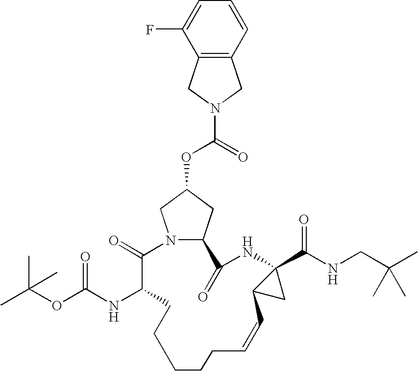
N12C(CC(OC(=O)N3CC4=C(C3)C(F)=CC=C4)C1)C(=O)NC1(C(NCC(C)(C)C)=O)C(C1)C=CCCCCCC(NC(OC(C)(C)C)=O)C2=O
